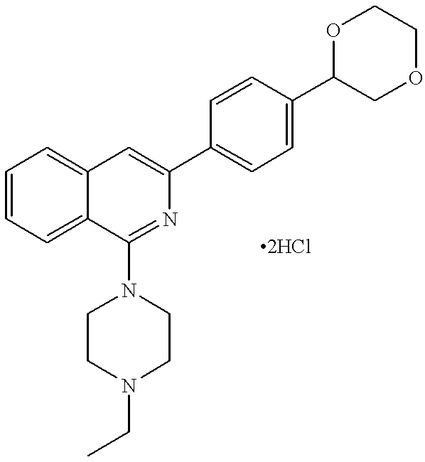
C1=CC=C2C(=C1)C=C(C1=CC=C(C3COCCO3)C=C1)N=C2N1CCN(CC)CC1
